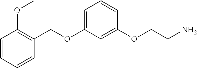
O(C1=CC=CC(OCCN)=C1)CC1=C(OC)C=CC=C1
